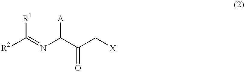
[R2]C(=NC(C(C[X])=O)[A])[R1]
